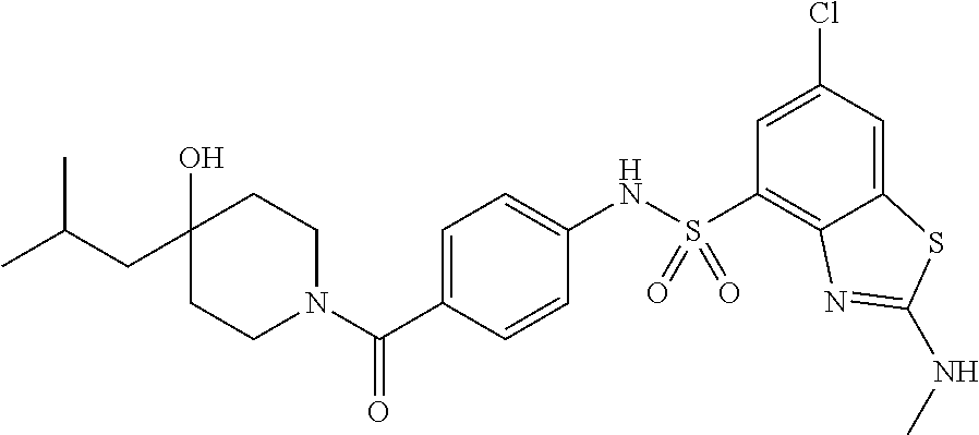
C1CN(C(C2=CC=C(NS(C3=C4C(=CC(Cl)=C3)SC(NC)=N4)(=O)=O)C=C2)=O)CCC1(O)CC(C)C
